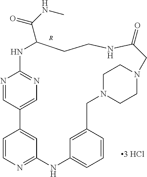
N1C2=NC=C(C=N2)C2=CC(=NC=C2)NC2=CC=CC(=C2)CN2CCN(CC2)CC(=O)NCCC1C(=O)NC.[R]
